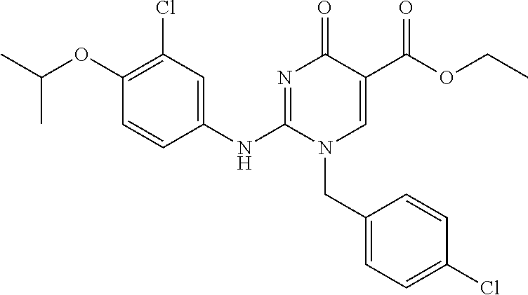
C1(NC2=NC(=O)C(C(OCC)=O)=CN2CC2=CC=C(Cl)C=C2)=CC(Cl)=C(OC(C)C)C=C1
